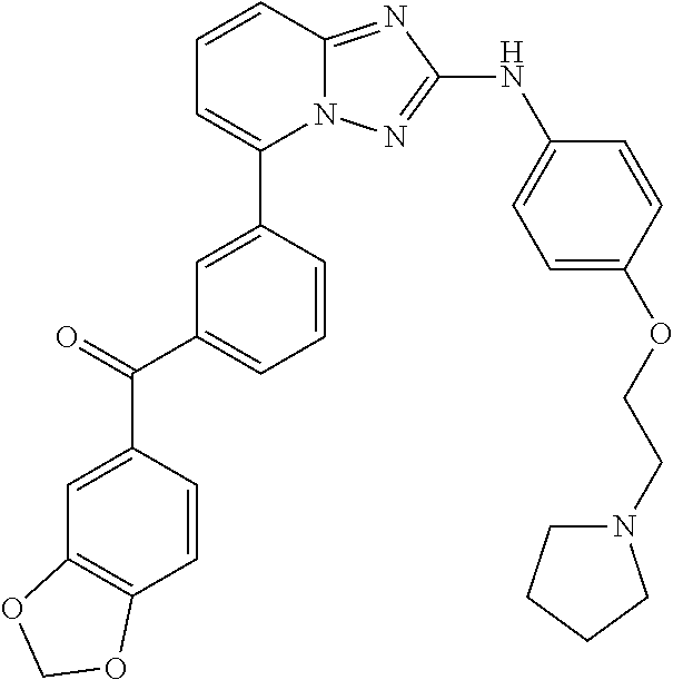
C1=CC2=NC(NC3=CC=C(OCCN4CCCC4)C=C3)=NN2C(C2=CC(C(=O)C3=CC4=C(C=C3)OCO4)=CC=C2)=C1
